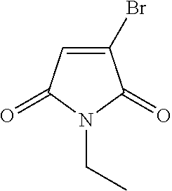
C1(Br)=CC(=O)N(CC)C1=O
